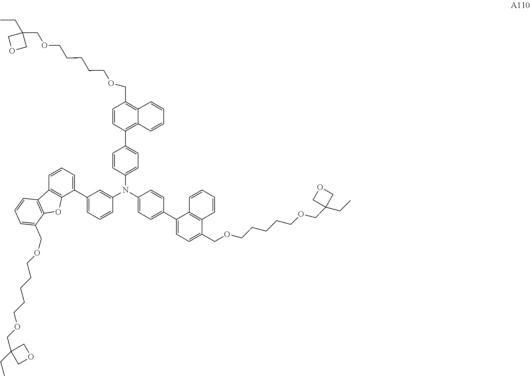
CCC1(COCCCCCOCC2=CC=CC3=C2OC2=C3C=CC=C2C2=CC=CC(N(C3=CC=C(C4=CC=C(COCCCCCOCC5(CC)COC5)C5=C4C=CC=C5)C=C3)C3=CC=C(C4=C5C(=C(COCCCCCOCC6(CC)COC6)C=C4)C=CC=C5)C=C3)=C2)COC1
